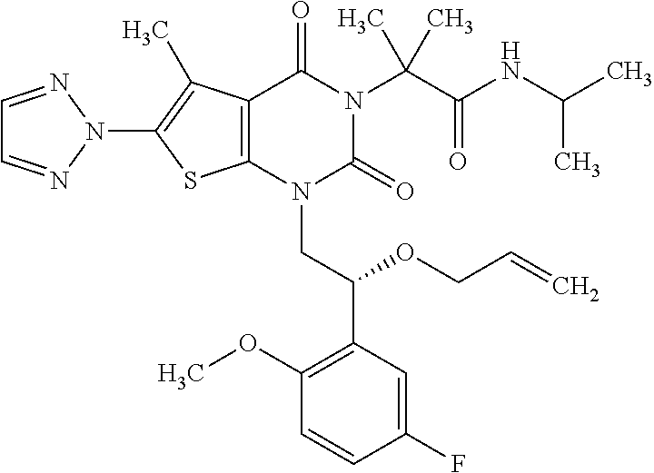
C12=C(C(C)=C(N3N=CC=N3)S1)C(=O)N(C(C(=O)NC(C)C)(C)C)C(=O)N2CC(C1=C(OC)C=CC(F)=C1)OCC=C
